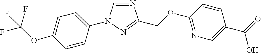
N1=CN(C2=CC=C(OC(F)(F)F)C=C2)N=C1COC1=NC=C(C(=O)O)C=C1
